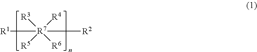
[R1][R7]([R2])([R3])([R4])([R5])[R6]
